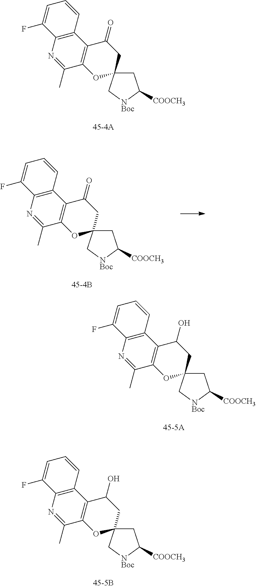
C1C2(C[NBoc]C1[COOCH3])CC(=O)C1=C(O2)C(C)=NC2=C1C=CC=C2F.C1C2(C[NBoc]C1[COOCH3])CC(=O)C1=C(O2)C(C)=NC2=C1C=CC=C2F.C1C2(C[NBoc]C1[COOCH3])CC(O)C1=C(O2)C(C)=NC2=C1C=CC=C2F.C1C2(C[NBoc]C1[COOCH3])CC(O)C1=C(O2)C(C)=NC2=C1C=CC=C2F
